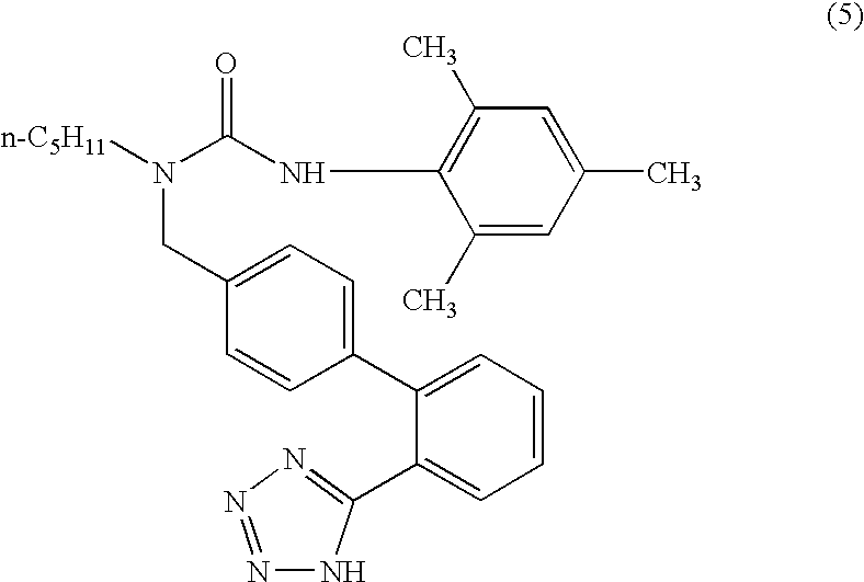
N(C(NC1=C(C)C=C(C)C=C1C)=O)([n-C5H11])CC1=CC=C(C2=CC=CC=C2C2=NN=NN2)C=C1
